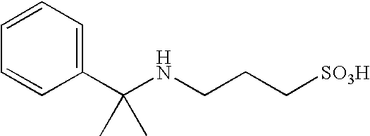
C1=CC=CC=C1C(NCCC[SO3H])(C)C
